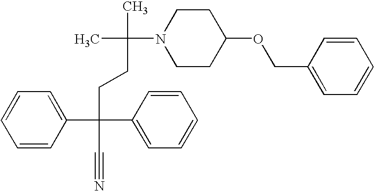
C1=CC(C(CCC(C)(C)N2CCC(OCC3=CC=CC=C3)CC2)(C2=CC=CC=C2)C#N)=CC=C1
